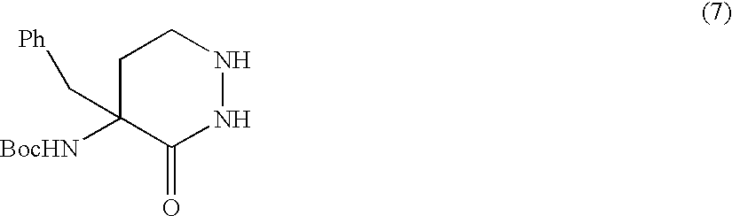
C1C(C[Ph])([BocHN])C(=O)NNC1
